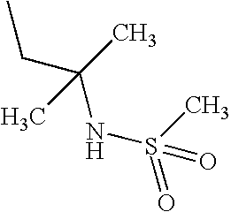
CCC(NS(=O)(C)=O)(C)C
